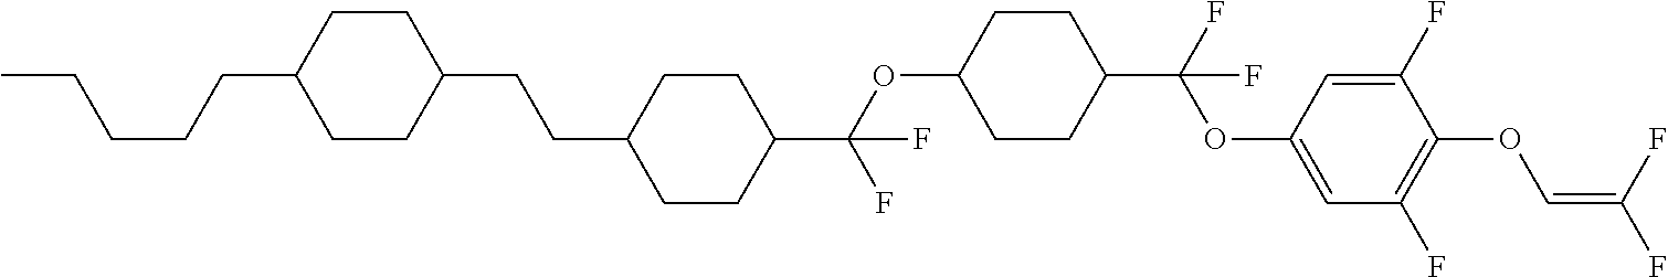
C1CC(CCC2CCC(C(OC3CCC(C(F)(OC4=CC(F)=C(OC=C(F)F)C(F)=C4)F)CC3)(F)F)CC2)CCC1CCCCC
